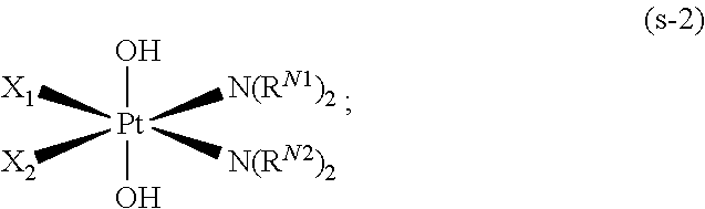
O[Pt](O)([N(RN1)2])([N(RN2)2])([X1])[X2]
